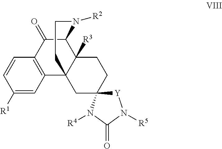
C1([R1])=CC2=C(C=C1)C(=O)C1C3([R3])C2(CC2(CC3)[Y]N([R5])C(=O)N2[R4])CCN1[R2]
